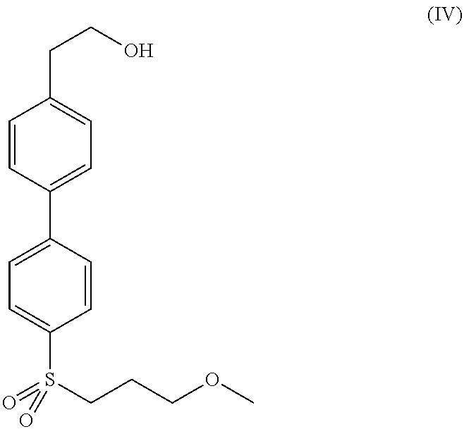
C1=CC(C2=CC=C(S(=O)(=O)CCCOC)C=C2)=CC=C1CCO
